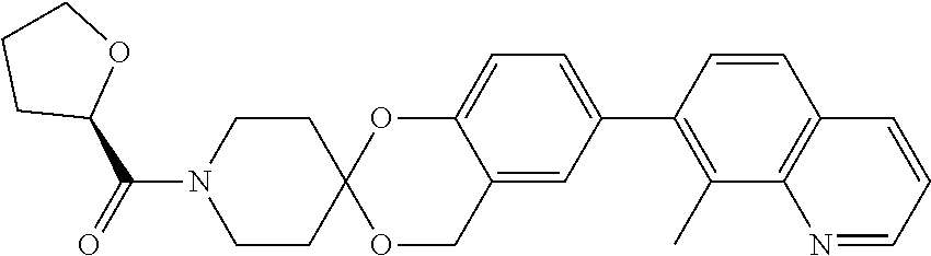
N1=CC=CC2=C1C(C)=C(C1=CC=C3C(=C1)COC1(O3)CCN(C(=O)C3OCCC3)CC1)C=C2
